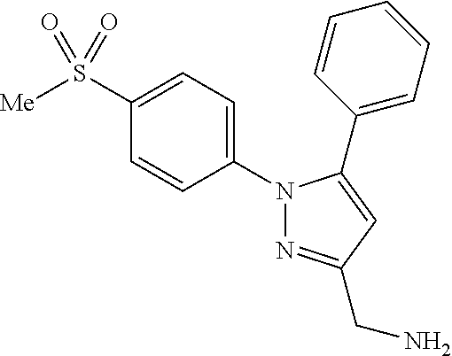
N1(C2=CC=C(S([Me])(=O)=O)C=C2)N=C(CN)C=C1C1=CC=CC=C1
